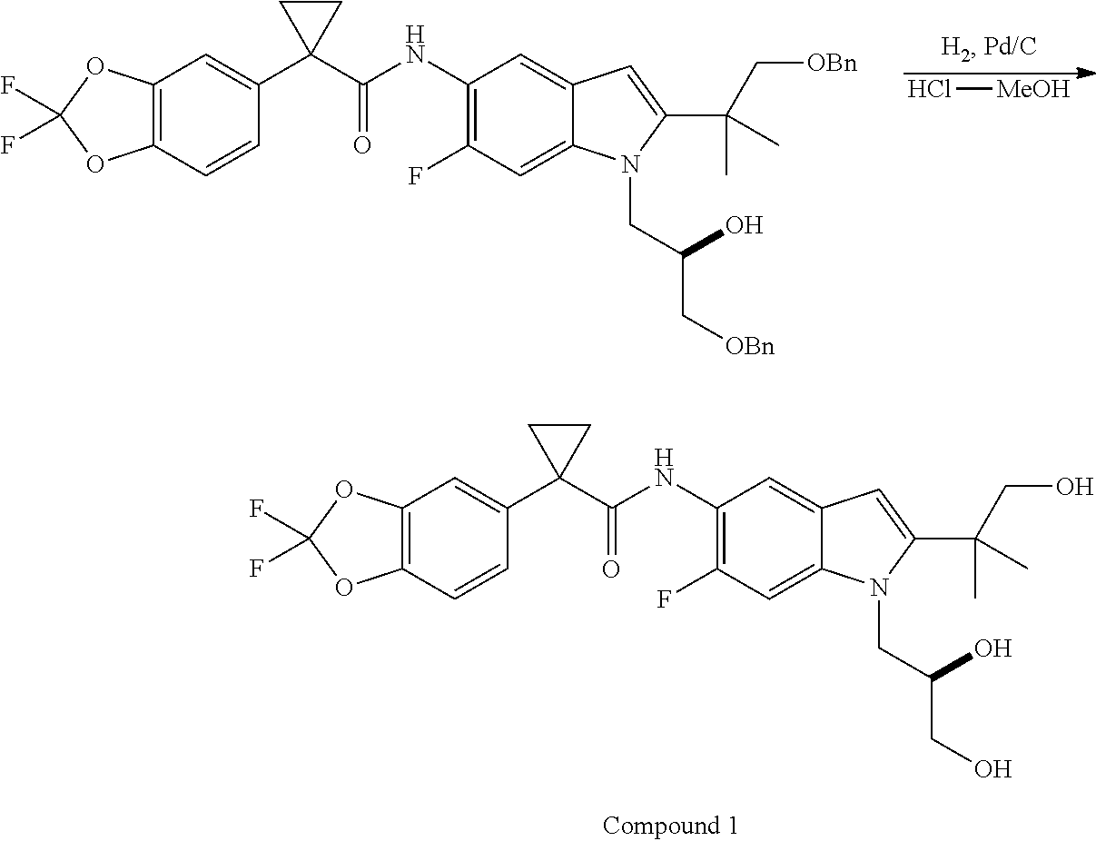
Cl[MeOH].C12=C(C=CC(C3(C(NC4=C(F)C=C5C(=C4)C=C(C(C[OBn])(C)C)N5CC(C[OBn])O)=O)CC3)=C1)OC(F)(F)O2.C12=C(C=CC(C3(C(NC4=C(F)C=C5C(=C4)C=C(C(CO)(C)C)N5CC(CO)O)=O)CC3)=C1)OC(F)(F)O2
